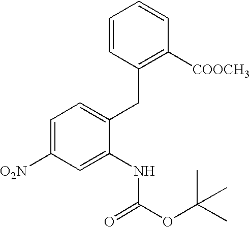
C1=C([O2N])C=C(NC(OC(C)(C)C)=O)C(CC2=C([COOCH3])C=CC=C2)=C1
